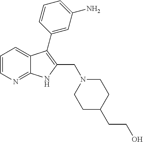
C1=CN=C2C(=C1)C(C1=CC(N)=CC=C1)=C(CN1CCC(CCO)CC1)N2
